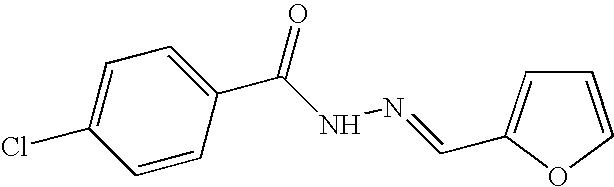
C1=CC(C(NN=CC2=CC=CO2)=O)=CC=C1Cl
